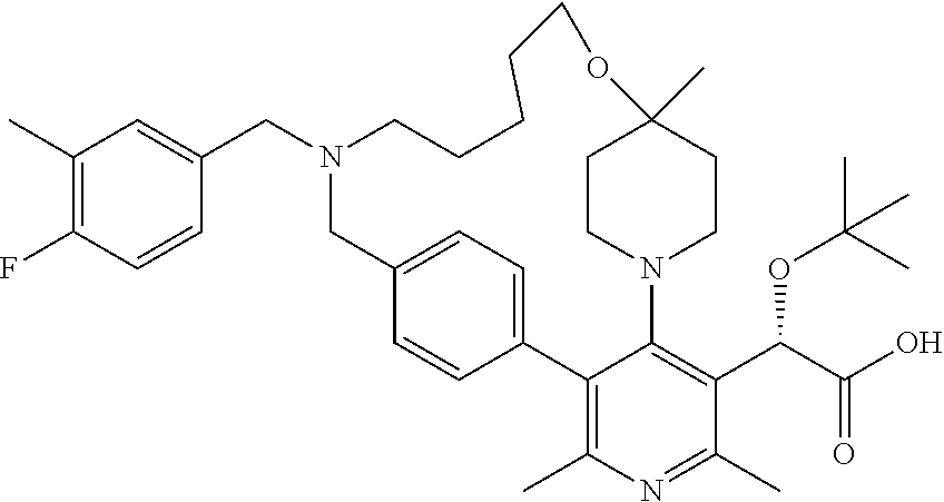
C12=C(C)N=C(C)C(C(C(O)=O)OC(C)(C)C)=C1N1CCC(C)(CC1)OCCCCCN(CC1=CC(C)=C(F)C=C1)CC1=CC=C2C=C1
